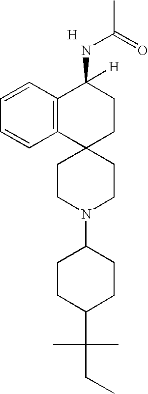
C12=C(C=CC=C1)C(NC(C)=O)([H])CCC21CCN(C2CCC(C(CC)(C)C)CC2)CC1.[H]
